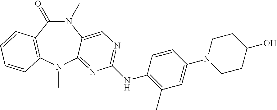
N1(C)C(=O)C2=C(N(C)C3=NC(NC4=C(C)C=C(N5CCC(O)CC5)C=C4)=NC=C13)C=CC=C2
